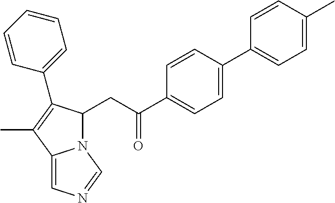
C1=CC(C2=CC=C(C)C=C2)=CC=C1C(=O)CC1N2C(=CN=C2)C(C)=C1C1=CC=CC=C1
